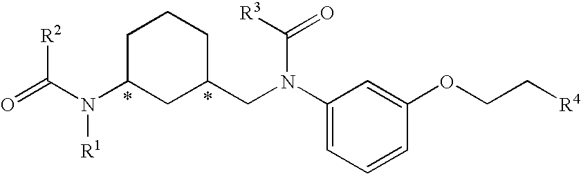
C1(N(CC2CC(N(C([R2])=O)[R1])CCC2)C([R3])=O)=CC=CC(OCC[R4])=C1
